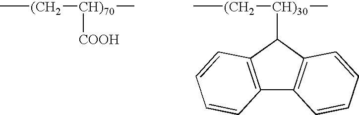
C[(CH2][CH)70]([COOH])C.C[(CH2][CH)30](C1C2=C(C3=C1C=CC=C3)C=CC=C2)C
